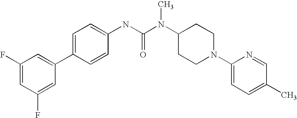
C1(F)=CC(F)=CC(C2=CC=C(NC(N(C3CCN(C4=CC=C(C)C=N4)CC3)C)=O)C=C2)=C1
